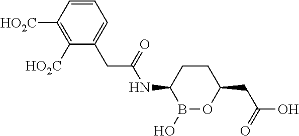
B1(O)OC(CC(O)=O)CCC1NC(CC1=CC=CC([HO2C])=C1[HO2C])=O
